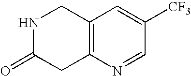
N1C(=O)CC2=C(C1)C=C([CF3])C=N2
